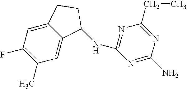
C1(F)=C(C)C=C2C(=C1)CCC2NC1=NC(CC)=NC(N)=N1
